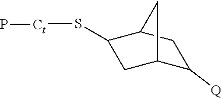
C1([Q])C2CC(S[Ct]P)C(C1)C2
